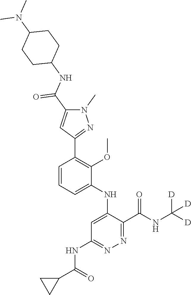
C1=C(NC2=CC(NC(C3CC3)=O)=NN=C2C(NC([D])([D])[D])=O)C(OC)=C(C2=NN(C)C(C(NC3CCC(N(C)C)CC3)=O)=C2)C=C1
